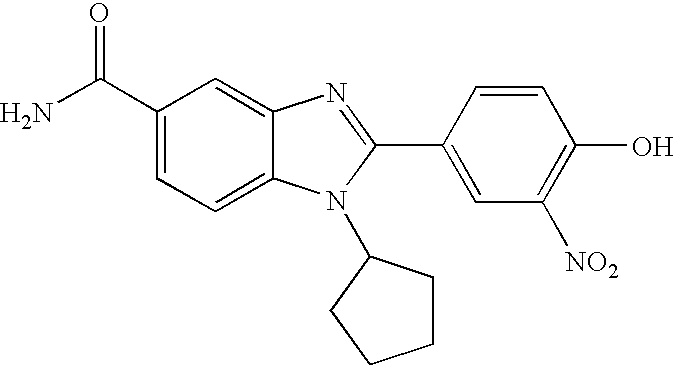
NC(C1=CC=C2C(=C1)N=C(C1=CC([NO2])=C(O)C=C1)N2C1CCCC1)=O
